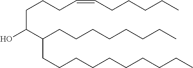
C(CCCCCCCC)(CCCCCCCCCC)C(CCCC=CCCCCC)O
